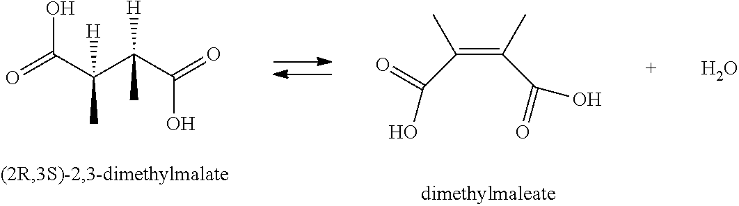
O=C(C(C(C(=O)O)(C)[H])(C)[H])O.C(=C(C)C(=O)O)(C)C(O)=O.O
